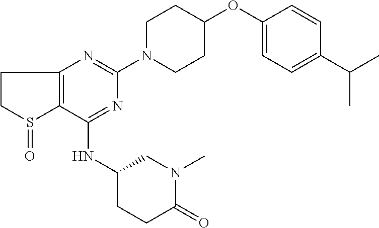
C1(NC2CCC(=O)N(C)C2)=NC(N2CCC(OC3=CC=C(C(C)C)C=C3)CC2)=NC2=C1S(=O)CC2
